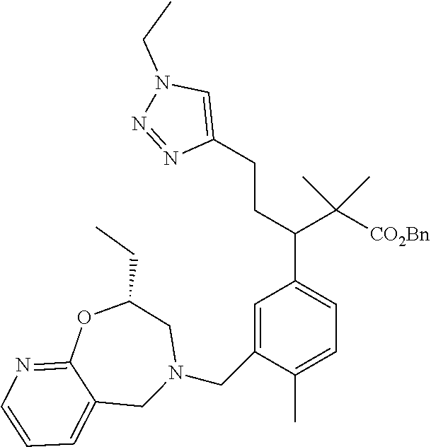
C1(CCC(C([CO2Bn])(C)C)C2=CC=C(C)C(CN3CC(CC)OC4=NC=CC=C4C3)=C2)=CN(CC)N=N1
